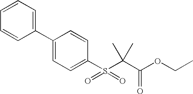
C1(C2=CC=CC=C2)=CC=C(S(=O)(=O)C(C(OCC)=O)(C)C)C=C1
